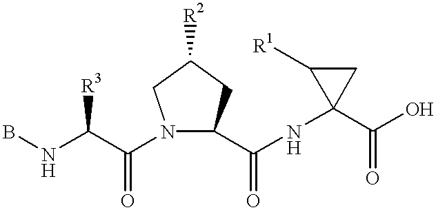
BNC(C(=O)N1C(C(NC2(C(O)=O)CC2[R1])=O)CC([R2])C1)[R3]
